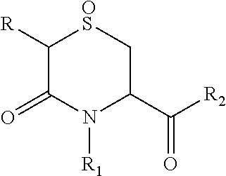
C1([R])C(=O)N([R1])C(C([R2])=O)C[OS]1
